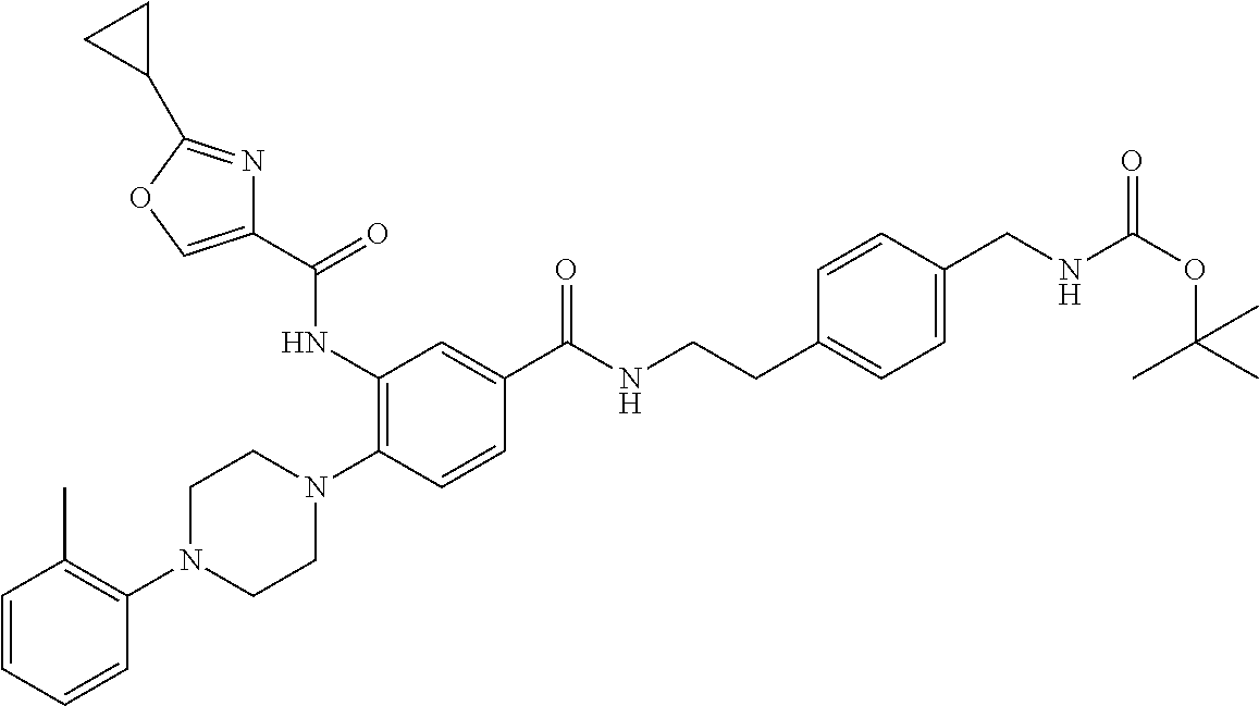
C1=CC=CC(N2CCN(C3=C(NC(C4=COC(C5CC5)=N4)=O)C=C(C(NCCC4=CC=C(CNC(OC(C)(C)C)=O)C=C4)=O)C=C3)CC2)=C1C
